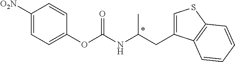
C1([O2N])=CC=C(OC(=O)NC(CC2=CSC3=C2C=CC=C3)C)C=C1
